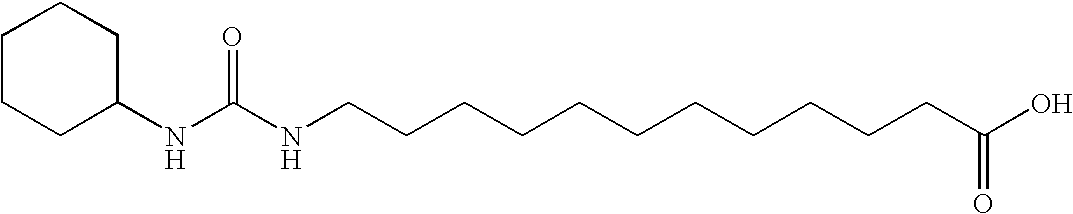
N(C(NCCCCCCCCCCCC(=O)O)=O)C1CCCCC1
